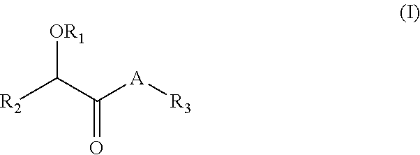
[R2]C(C([A][R3])=O)[OR1]
